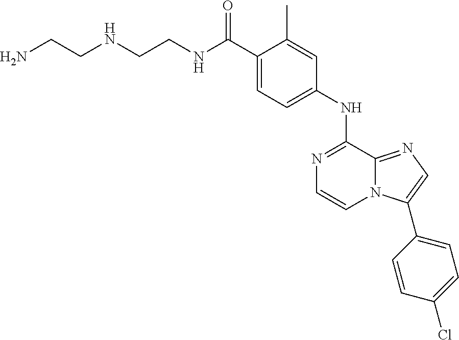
C(C1=CC=C(NC2=NC=CN3C2=NC=C3C2=CC=C(Cl)C=C2)C=C1C)(=O)NCCNCCN
